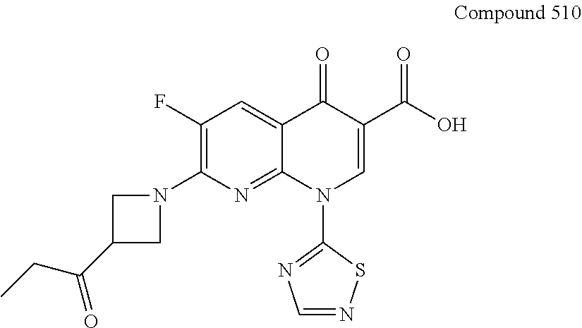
C1(F)=C(N2CC(C(CC)=O)C2)N=C2C(=C1)C(=O)C(C(O)=O)=CN2C1=NC=NS1
